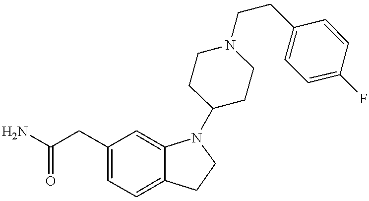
C1(CC(N)=O)=CC=C2C(=C1)N(C1CCN(CCC3=CC=C(F)C=C3)CC1)CC2
